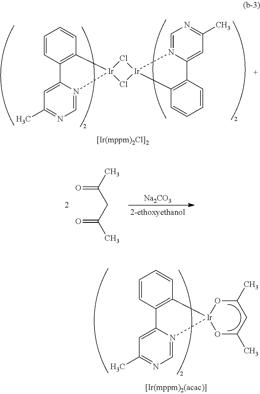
C1=C2N(=CN=C1C)[Ir]1(C3=C2C=CC=C3)Cl[Ir]2(Cl1)C1=C(C=CC=C1)C1=CC(C)=NC=N12.CC(=O)CC(=O)C.[Na2CO3].C1=CC2=C(C=C1)[Ir]1(N3=CN=C(C)C=C23)OC(C)CC(C)O1
